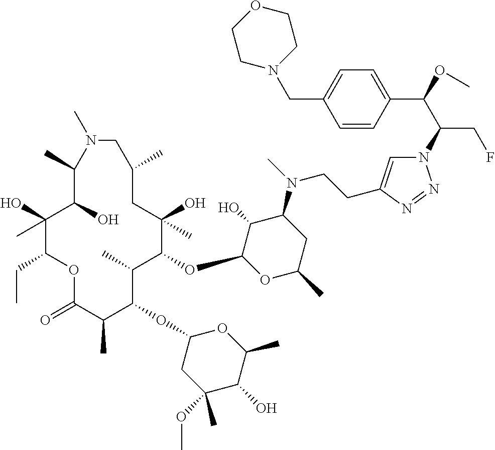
C1(O)(C)C(CC)OC(=O)C(C)C(OC2CC(OC)(C)C(O)C(C)O2)C(C)C(OC2OC(C)CC(N(C)CCC3=CN(C(C(OC)C4=CC=C(CN5CCOCC5)C=C4)CF)N=N3)C2O)C(O)(C)CC(C)CN(C)C(C)C1O
